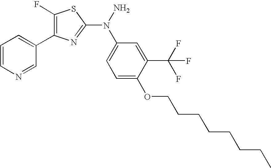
C1=CN=CC(C2=C(F)SC(N(N)C3=CC=C(OCCCCCCCC)C(C(F)(F)F)=C3)=N2)=C1
